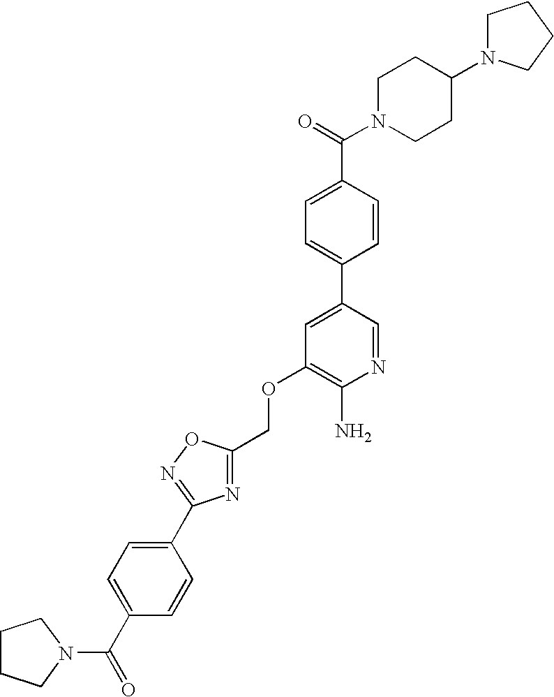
C(OC1=C(N)N=CC(C2=CC=C(C(=O)N3CCC(N4CCCC4)CC3)C=C2)=C1)C1=NC(C2=CC=C(C(N3CCCC3)=O)C=C2)=NO1
